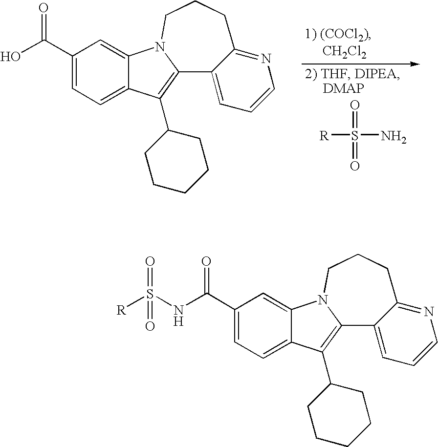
[R]S(N)(=O)=O.C1(C(O)=O)=CC=C2C(=C1)N1C(=C2C2CCCCC2)C2=CC=CN=C2CCC1.C1(C(NS(=O)([R])=O)=O)=CC=C2C(=C1)N1C(=C2C2CCCCC2)C2=CC=CN=C2CCC1
